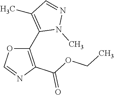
C1(C2=C(C)C=NN2C)=C(C(OCC)=O)N=CO1
